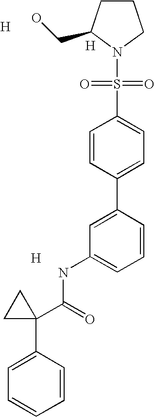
[H].C1=C(C2=CC=C(S(=O)(=O)N3C(CO)CCC3)C=C2)C=CC=C1NC(=O)C1(C2=CC=CC=C2)CC1.[H].[H]
